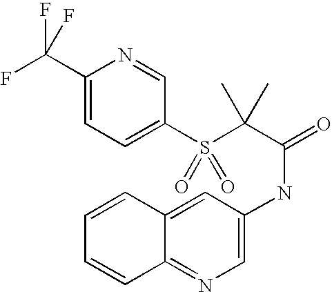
C1(C(F)(F)F)=CC=C(S(C(C(=O)NC2=CN=C3C(=C2)C=CC=C3)(C)C)(=O)=O)C=N1
